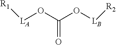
[LB]([R2])OC(=O)O[LA][R1]
